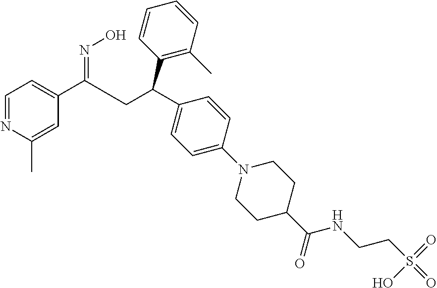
C1(C(CC(C2=CC=C(N3CCC(C(=O)NCCS(=O)(O)=O)CC3)C=C2)C2=C(C)C=CC=C2)=NO)=CC=NC(C)=C1
